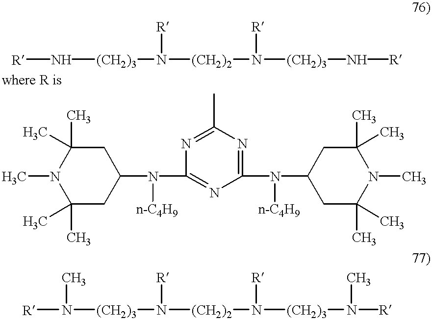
[R]N[(CH2)3]N([(CH2)2]N([(CH2)3]N[R])[R])[R].C1C(N([n-C4H9])C2=NC(N([n-C4H9])C3CC(C)(C)N(C)C(C)(C)C3)=NC(C)=N2)CC(C)(C)N(C)C1(C)C.[R]N([(CH2)3]N([(CH2)2]N([(CH2)3]N(C)[R])[R])[R])C
